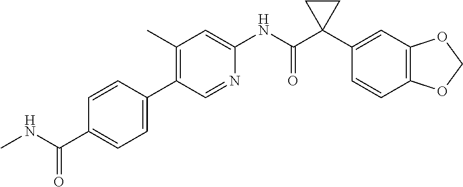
C1(C)=C(C2=CC=C(C(NC)=O)C=C2)C=NC(NC(C2(C3=CC4=C(C=C3)OCO4)CC2)=O)=C1
